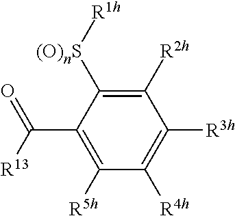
C1([R2h])=C([(O)nS][R1h])C(C(=O)[R13])=C([R5h])C([R4h])=C1[R3h]
